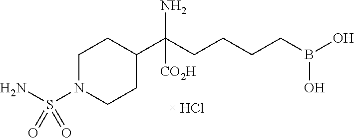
C1N(S(=O)(N)=O)CCC(C(CCCCB(O)O)(N)[CO2H])C1
